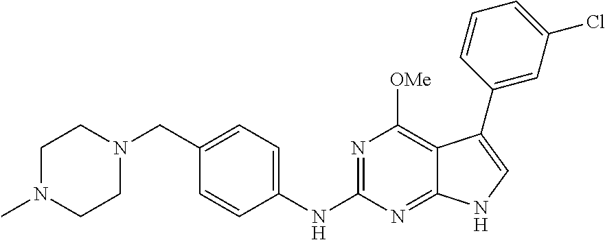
C1N(C)CCN(CC2=CC=C(NC3=NC([OMe])=C4C(=N3)NC=C4C3=CC(Cl)=CC=C3)C=C2)C1
